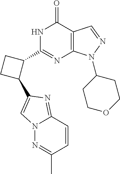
N1C(C2CCC2C2=CN3N=C(C)C=CC3=N2)=NC2=C(C1=O)C=NN2C1CCOCC1
